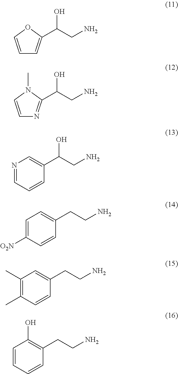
C1=COC(C(CN)O)=C1.C1=CN(C)C(C(CN)O)=N1.C1(C(CN)O)=CN=CC=C1.C1(CCN)=CC=C([O2N])C=C1.C1(CCN)=CC(C)=C(C)C=C1.C1(CCN)=C(O)C=CC=C1
